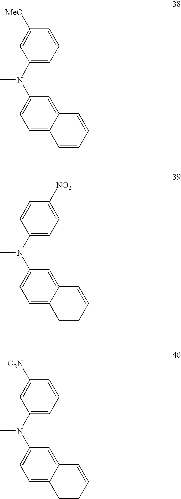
C1(N(C2=CC=C3C(=C2)C=CC=C3)C)=CC=CC([MeO])=C1.C1(N(C2=CC=C3C(=C2)C=CC=C3)C)=CC=C([NO2])C=C1.C1(N(C2=CC=C3C(=C2)C=CC=C3)C)=CC=CC([O2N])=C1
